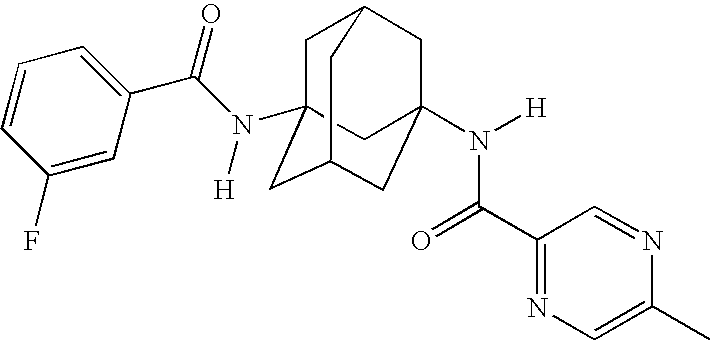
C1C2(N(C(C3=CC=CC(F)=C3)=O)[H])CC3CC(N([H])C(C4=NC=C(C)N=C4)=O)(CC1C3)C2
